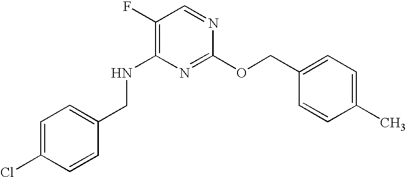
C1=C(Cl)C=CC(CNC2=C(F)C=NC(OCC3=CC=C(C)C=C3)=N2)=C1
